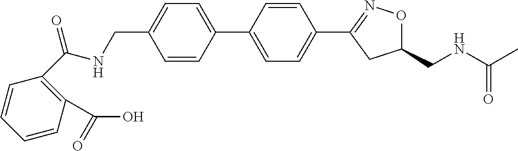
C1(CNC(C)=O)ON=C(C2=CC=C(C3=CC=C(CNC(C4=C(C(O)=O)C=CC=C4)=O)C=C3)C=C2)C1
